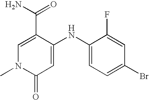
C1(C(=O)N)=CN(C)C(=O)C=C1NC1=CC=C(Br)C=C1F
